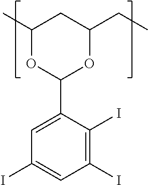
C1(I)=CC(I)=C(I)C(C2OC(CC)CC(C)O2)=C1
